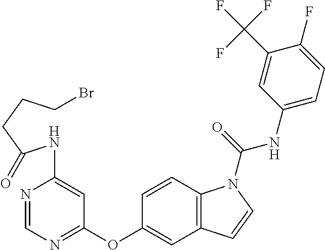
C1(OC2=NC=NC(NC(CCCBr)=O)=C2)=CC2=C(C=C1)N(C(=O)NC1=CC=C(F)C(C(F)(F)F)=C1)C=C2
